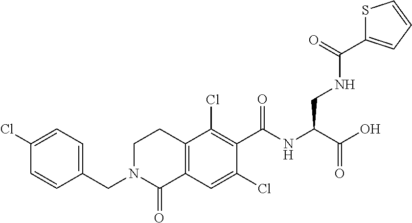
C1=CC(CN2C(=O)C3=C(CC2)C(Cl)=C(C(=O)NC(C(O)=O)CNC(=O)C2=CC=CS2)C(Cl)=C3)=CC=C1Cl
